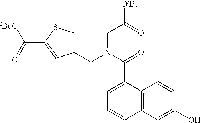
C1=C(C(N(CC([OtBu])=O)CC2=CSC(C([tBuO])=O)=C2)=O)C2=C(C=C(O)C=C2)C=C1
